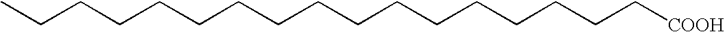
CCCCCCCCCCCCCCCCC[COOH]
